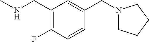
C1(CNC)=C(F)C=CC(CN2CCCC2)=C1
